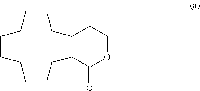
C1CCCCCCCCC(=O)OCCCCC1
